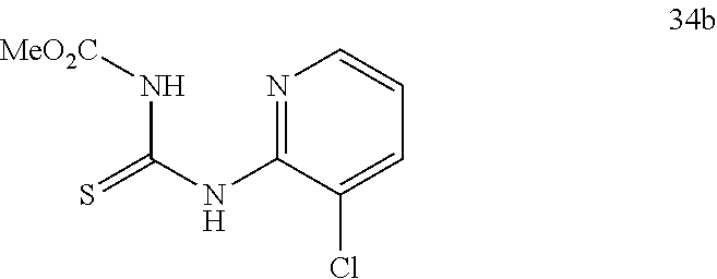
N1=C(NC(=S)N[MeO2C])C(Cl)=CC=C1
